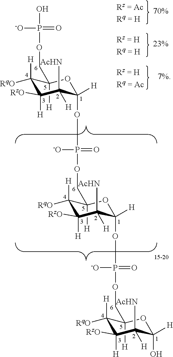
C1([H])(COP(O)([-O])=O)C([H])([RqO])C([H])([RzO])C([AcHN])([H])C([H])(OP([-O])(=O)OCC2([H])C([H])([RqO])C([H])([RzO])C([AcHN])([H])C([H])(OP([-O])(=O)OCC3([H])C([H])([RqO])C([H])([RzO])C([AcHN])([H])C([H])(O)O3)O2)O1
